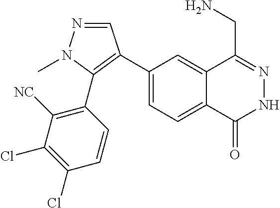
C1(C2=C(C3=C([NC])C(Cl)=C(Cl)C=C3)N(C)N=C2)=CC=C2C(=C1)C(CN)=NNC2=O
